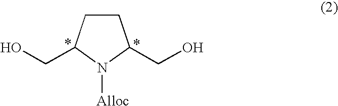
C1CC(CO)N([Alloc])C1CO
